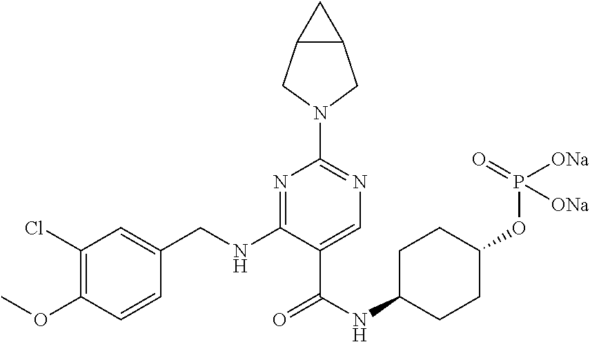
C1(Cl)=C(OC)C=CC(CNC2=NC(N3CC4C(C3)C4)=NC=C2C(NC2CCC(OP([ONa])(=O)[ONa])CC2)=O)=C1
